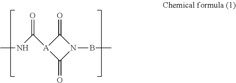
[A]1(C(NC)=O)C(=O)N(BC)C1=O
